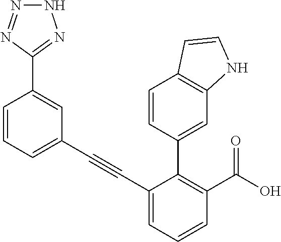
C1=CNC2=C1C=CC(C1=C(C(=O)O)C=CC=C1C#CC1=CC=CC(C3=NNN=N3)=C1)=C2
